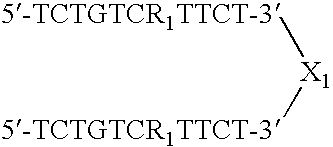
[5-TCTGTCR1TTCT-3][X1][5-TCTGTCR1TTCT-3]
